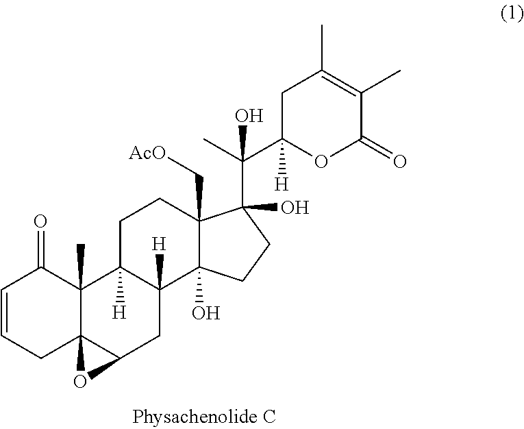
C1=CCC23C(C)(C1=O)C1([H])C([H])(CC2O3)C2(O)C(C[AcO])(CC1)C(C(C)(C1([H])OC(=O)C(C)=C(C)C1)O)(O)CC2
